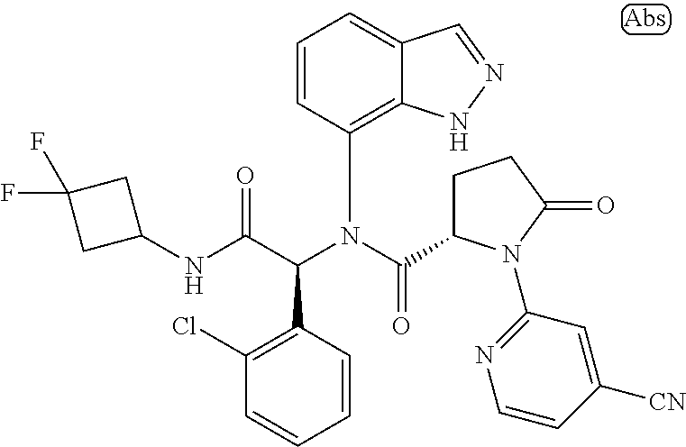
C1(N(C(C2CCC(=O)N2C2=NC=CC([CN])=C2)=O)C(C(NC2CC(F)(F)C2)=O)C2=C(Cl)C=CC=C2)=C2C(=CC=C1)C=NN2
